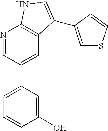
N1=CC(C2=CC=CC(O)=C2)=CC2=C1NC=C2C1=CSC=C1
